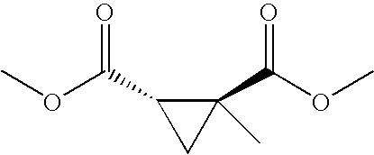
C1(C(OC)=O)(C)C(C(OC)=O)C1
